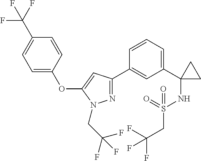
C1=C(C2(NS(=O)(CC(F)(F)F)=O)CC2)C=C(C2=NN(CC(F)(F)F)C(OC3=CC=C(C(F)(F)F)C=C3)=C2)C=C1
